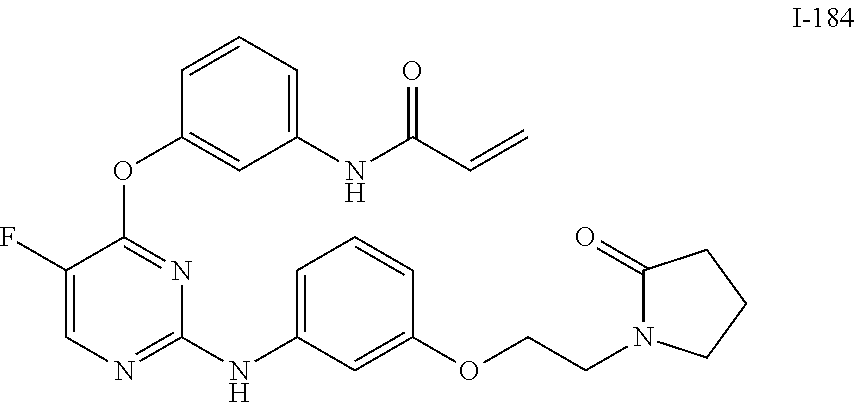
C1(F)=CN=C(NC2=CC=CC(OCCN3C(=O)CCC3)=C2)N=C1OC1=CC(NC(C=C)=O)=CC=C1
